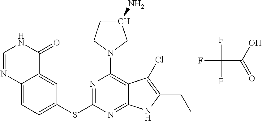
C1=NC2=CC=C(SC3=NC(N4CC(N)CC4)=C4C(=N3)NC(CC)=C4Cl)C=C2C(=O)N1.FC(C(O)=O)(F)F
